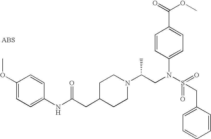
O(C1=CC=C(NC(CC2CCN(C(CN(S(=O)(=O)CC3=CC=CC=C3)C3=CC=C(C(=O)OC)C=C3)C)CC2)=O)C=C1)C
